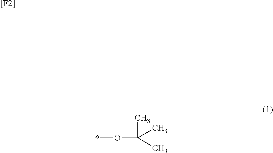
[[F2]].*OC(C)(C)C
